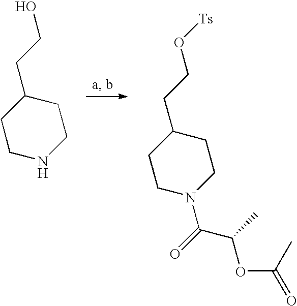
C1CNCCC1CCO.C1CN(C(=O)C(OC(C)=O)C)CCC1CCO[Ts]
